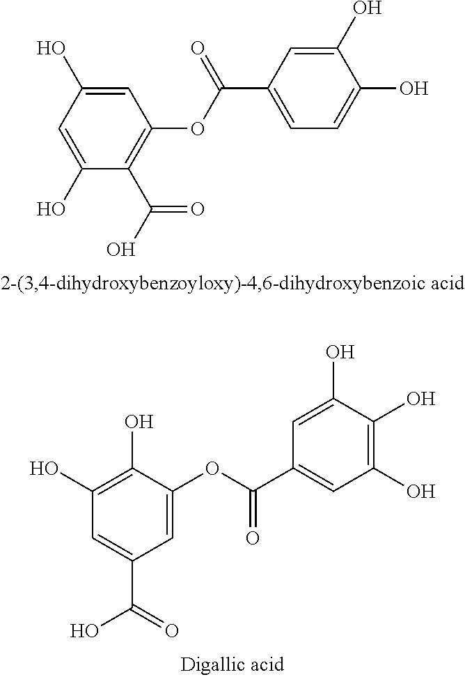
C1=C(O)C=C(O)C(C(O)=O)=C1OC(C1=CC=C(O)C(O)=C1)=O.C1(O)=C(O)C(OC(C2=CC(O)=C(O)C(O)=C2)=O)=CC(C(=O)O)=C1
